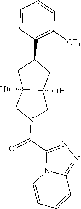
C1C2([H])C([H])(CN1C(C1=NN=C3N1C=CC=C3)=O)CC(C1=C([CF3])C=CC=C1)C2
